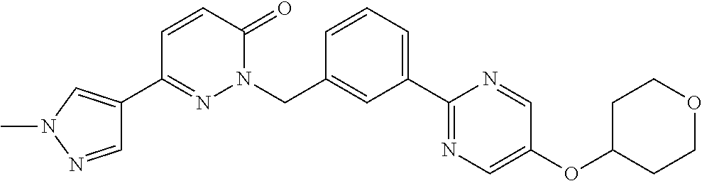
C1=CC(CN2N=C(C3=CN(C)N=C3)C=CC2=O)=CC(C2=NC=C(OC3CCOCC3)C=N2)=C1
